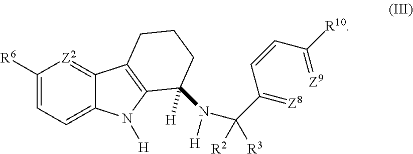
C1([R6])=CC=C2C(=[Z2]1)C1=C(N2[H])C([H])(N([H])C(C(=[Z8])C=CC(=[Z9])[R10])([R2])[R3])CCC1
